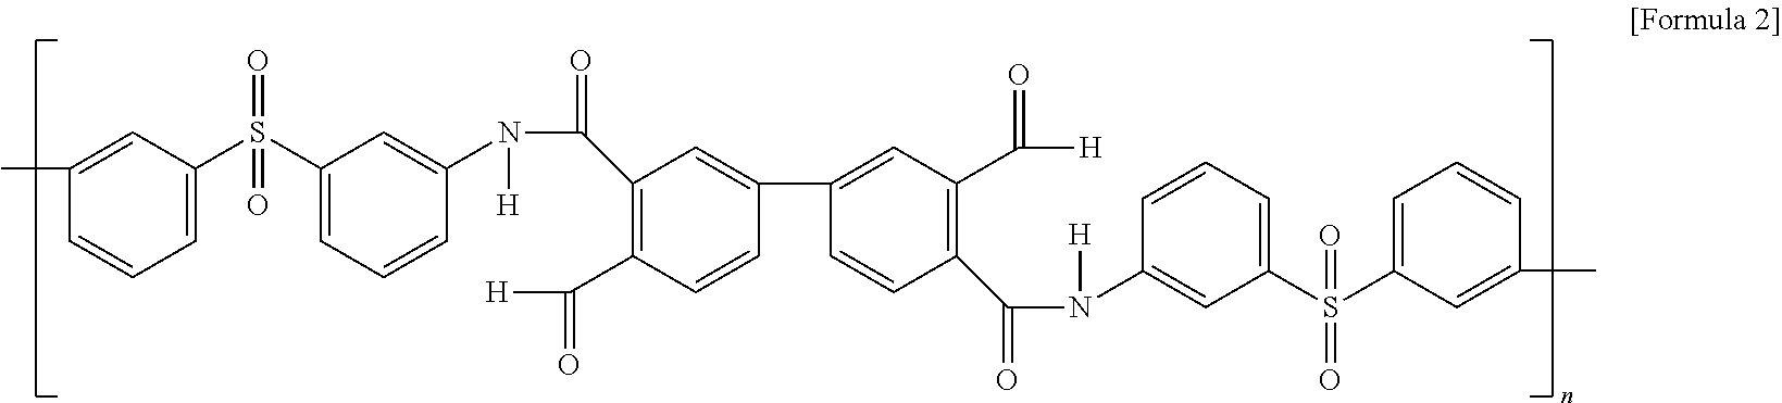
C1=C(C)C=CC=C1S(C1=CC=CC(N(C(=O)C2=C(C(=O)[H])C=CC(C3=CC(C(=O)[H])=C(C(N([H])C4=CC(S(C5=CC=CC(C)=C5)(=O)=O)=CC=C4)=O)C=C3)=C2)[H])=C1)(=O)=O
